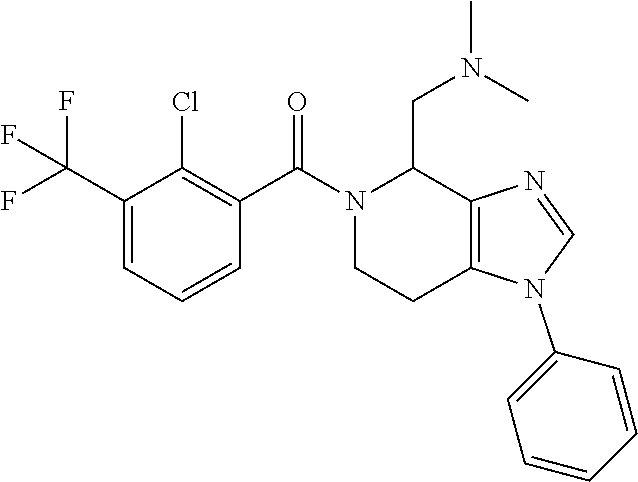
C1(C(F)(F)F)=CC=CC(C(=O)N2CCC3=C(C2CN(C)C)N=CN3C2=CC=CC=C2)=C1Cl
